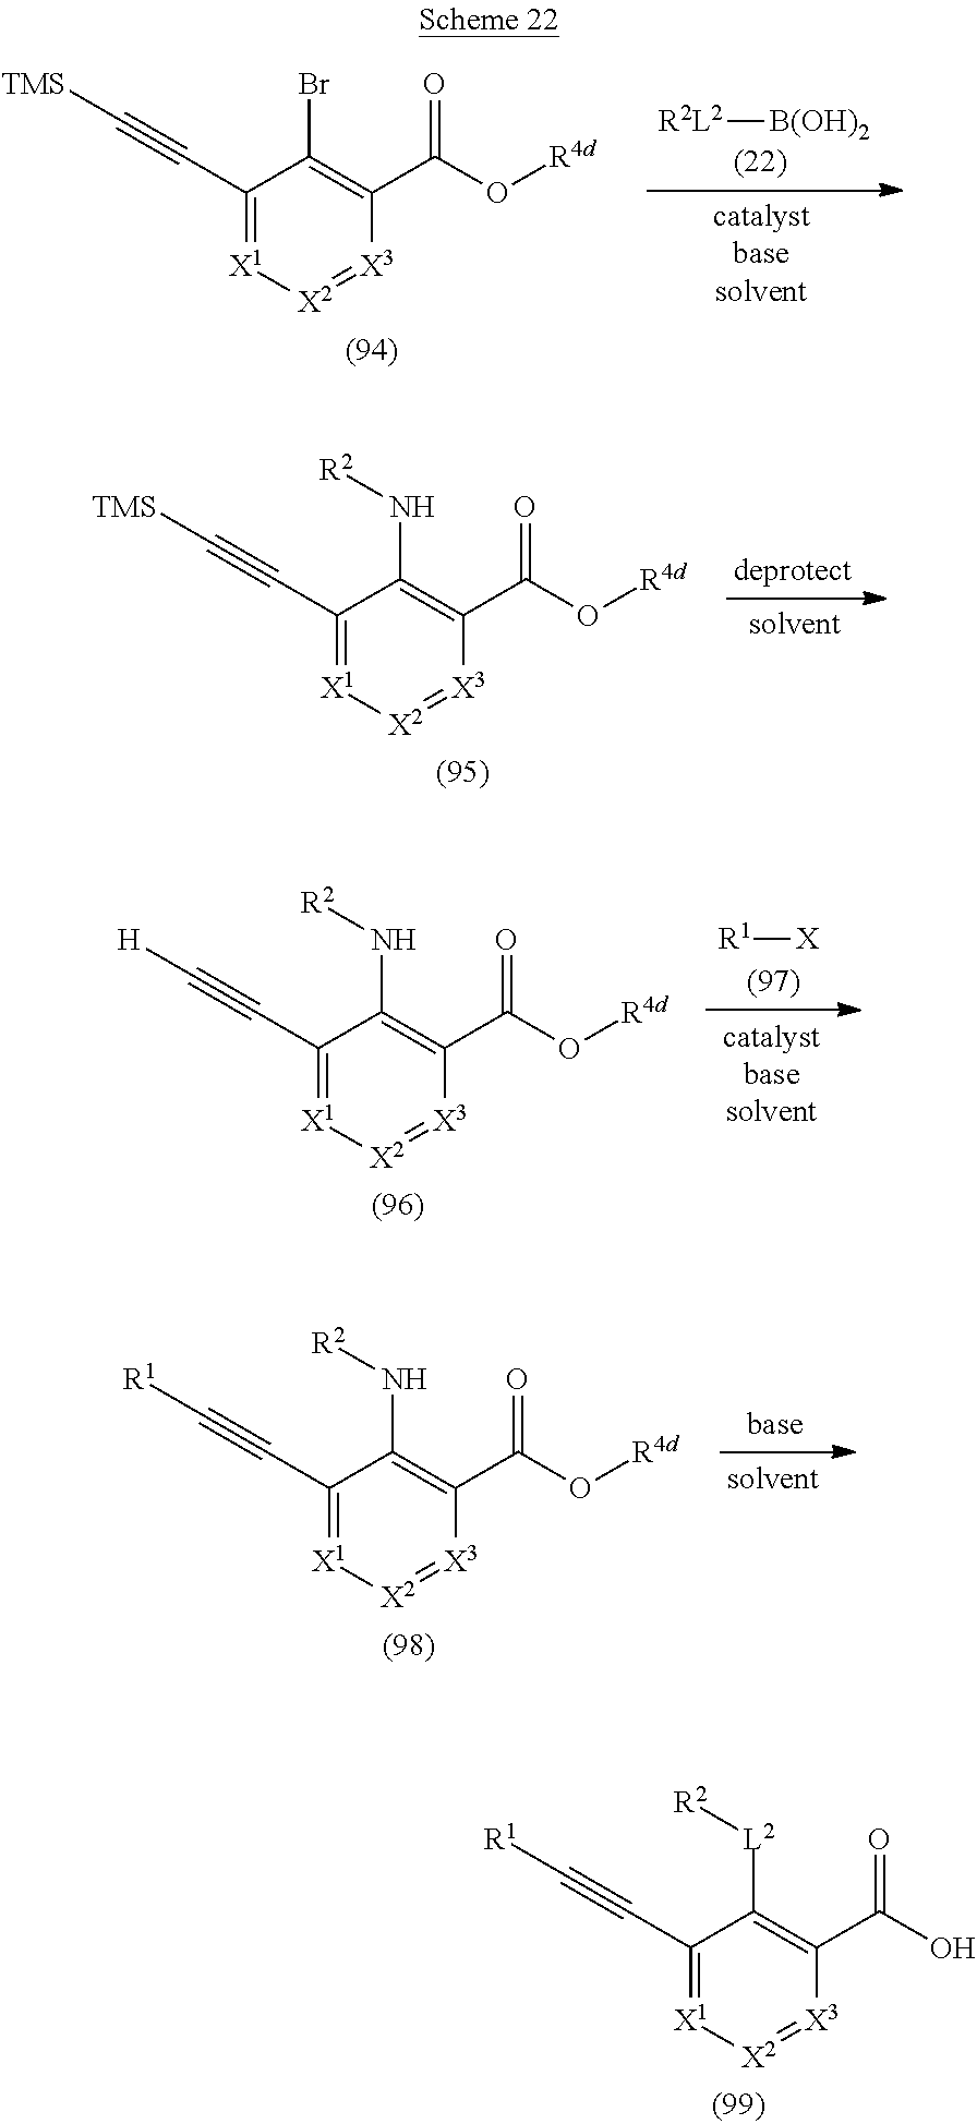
C1(C#C[TMS])=[X1][X2]=[X3]C(C(O[R4d])=O)=C1Br.[R2L2][B(OH)2].C1(C#C[TMS])=[X1][X2]=[X3]C(C(O[R4d])=O)=C1N[R2].C1(C#C[R1])=[X1][X2]=[X3]C(C(O)=O)=C1[L2][R2].C1(C#C[H])=[X1][X2]=[X3]C(C(O[R4d])=O)=C1N[R2].[R1][X].C1(C#C[R1])=[X1][X2]=[X3]C(C(O[R4d])=O)=C1N[R2]
